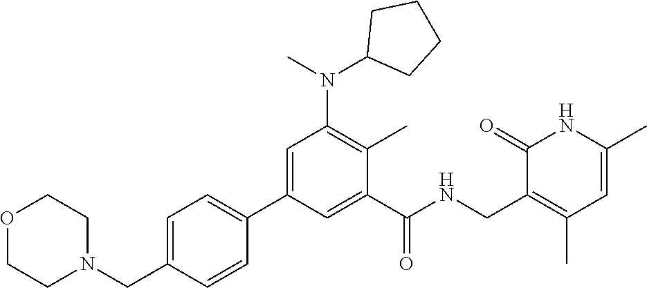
O1CCN(CC2=CC=C(C3=CC(N(C4CCCC4)C)=C(C)C(C(NCC4=C(C)C=C(C)NC4=O)=O)=C3)C=C2)CC1
